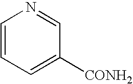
C1=CC=C([CONH2])C=N1
